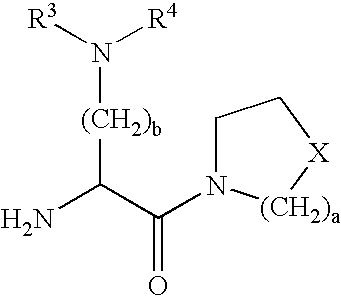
N([(CH2)b]C(N)C(N1CC[X][(CH2)a]1)=O)([R3])[R4]
